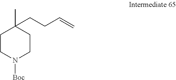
C1CN([Boc])CCC1(C)CCC=C
